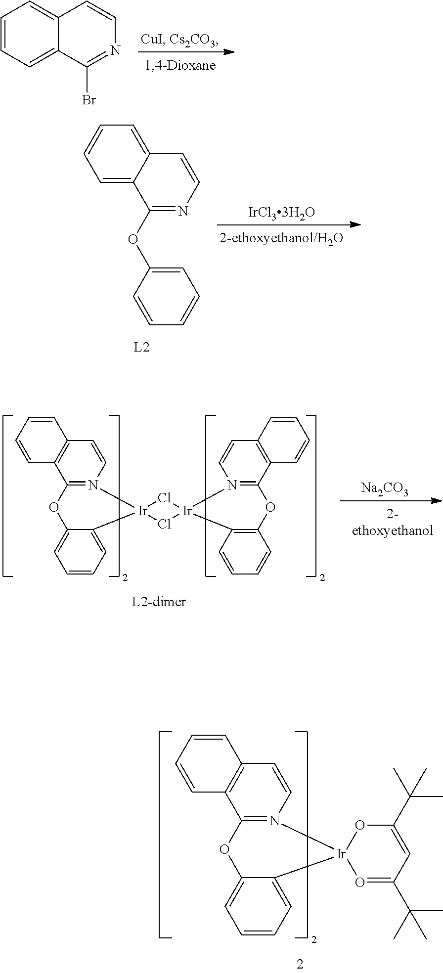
C1=CC=C2C(=C1)C=CN=C2Br.C1=C2C(=CC=C1)C=CN=C2OC1=CC=CC=C1.C1=CC=CC2=C1C1=N(C=C2)[Ir]2(C3=CC=CC=C3O1)Cl[Ir]1(N3=C(C4=C(C=CC=C4)C=C3)OC3=C1C=CC=C3)Cl2.[Na2CO3].C1=CC=CC2=C1C1=N(C=C2)[Ir]2(C3=CC=CC=C3O1)O=C(C(C)(C)C)C=C(C(C)(C)C)O2
